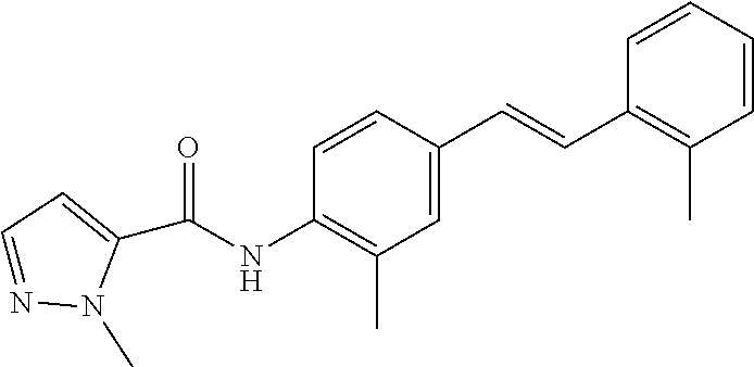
C1=CC(C=CC2=CC(C)=C(NC(=O)C3=CC=NN3C)C=C2)=C(C)C=C1
